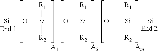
O([Si]([R1])([R2])O[Si]([R1])([R2])O[Si]([R1])([R2])[Si])[Si].[A1].[A2].[Am]
